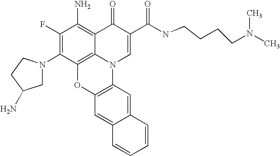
C1(F)=C(N2CC(N)CC2)C2=C3C(=C1N)C(=O)C(C(NCCCCN(C)C)=O)=CN3C1=C(O2)C=C2C(=C1)C=CC=C2
